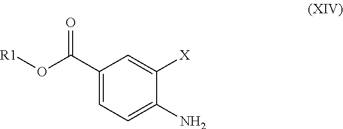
C1(C(O[R1])=O)=CC=C(N)C([X])=C1
